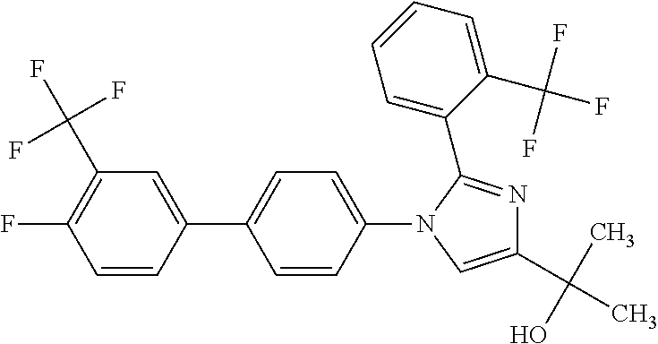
C1=CC(C2=CC=C(N3C=C(C(C)(O)C)N=C3C3=CC=CC=C3C(F)(F)F)C=C2)=CC(C(F)(F)F)=C1F
